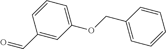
C1=CC(COC2=CC=CC(C=O)=C2)=CC=C1
